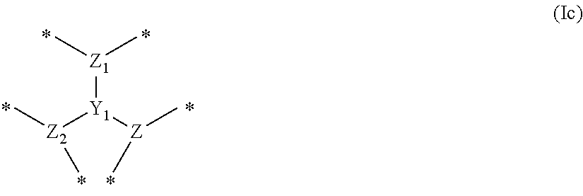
[Z1]([Y1]([Z](C)C)[Z2](C)C)(C)C
